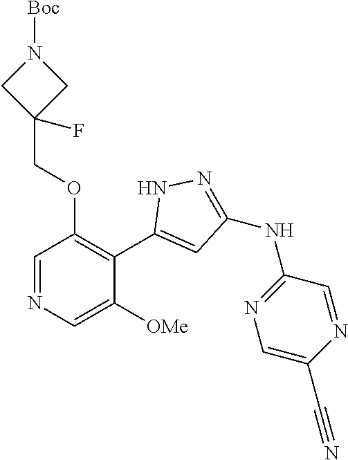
C1=NC=C([OMe])C(C2=CC(NC3=NC=C(C#N)N=C3)=NN2)=C1OCC1(F)CN([Boc])C1
